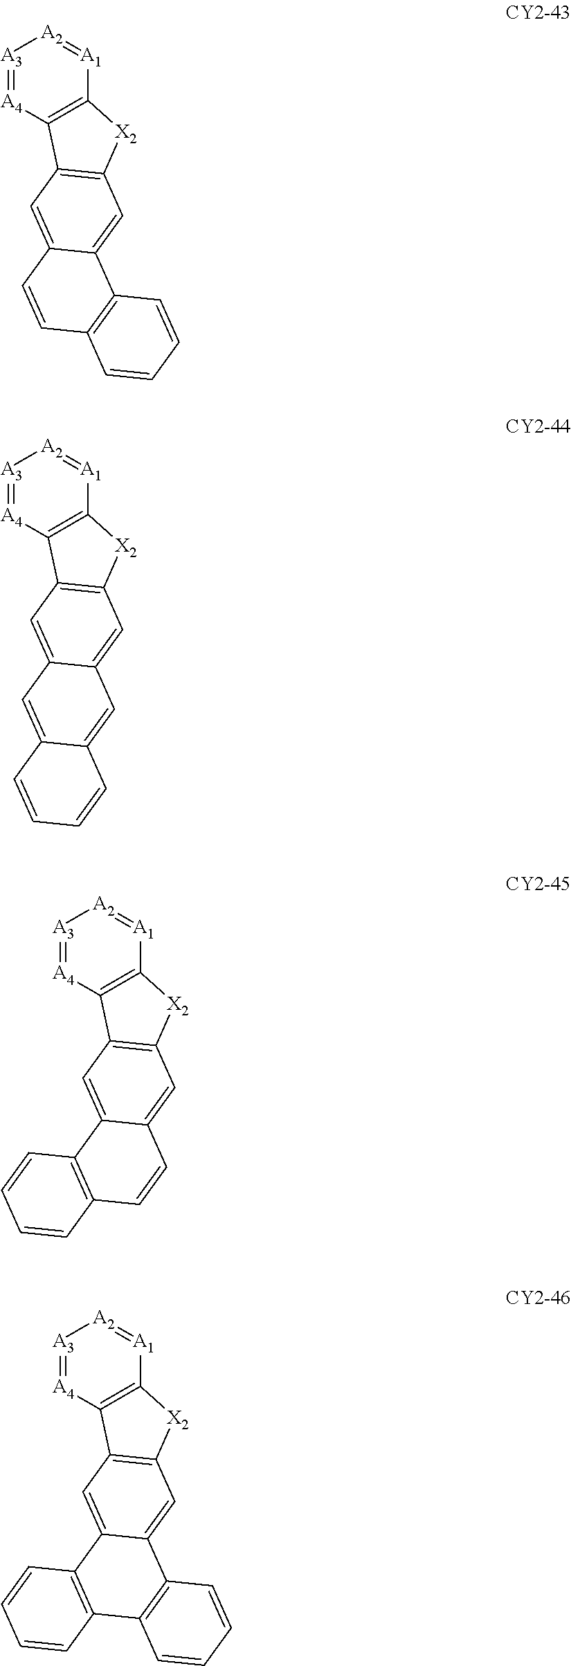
[A3]1=[A4]C2=C([A1]=[A2]1)[X2]C1=C2C=C2C(=C1)C1=C(C=C2)C=CC=C1.[A3]1=[A4]C2=C([A1]=[A2]1)[X2]C1=C2C=C2C(=C1)C=C1C(=C2)C=CC=C1.[A3]1=[A4]C2=C([A1]=[A2]1)[X2]C1=C2C=C2C(=C1)C=CC1=C2C=CC=C1.[A3]1=[A4]C2=C([A1]=[A2]1)[X2]C1=C2C=C2C(=C1)C1=C(C3=C2C=CC=C3)C=CC=C1
